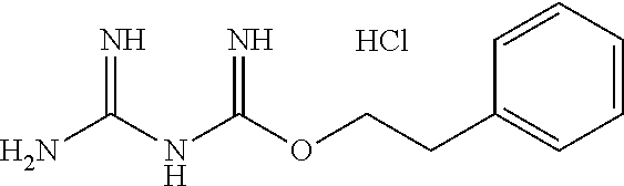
O(C(NC(N)=N)=N)CCC1=CC=CC=C1.Cl
